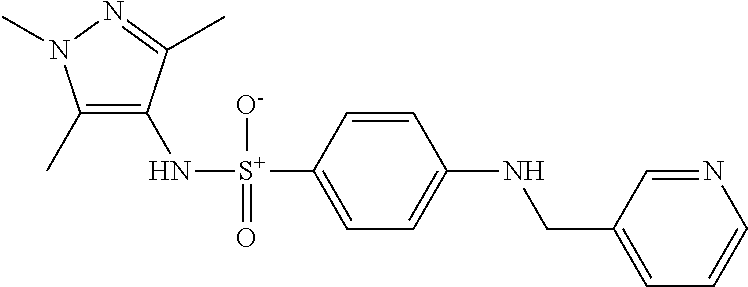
C1(C)=C(N[S+](C2=CC=C(NCC3=CC=CN=C3)C=C2)([O-])=O)C(C)=NN1C
